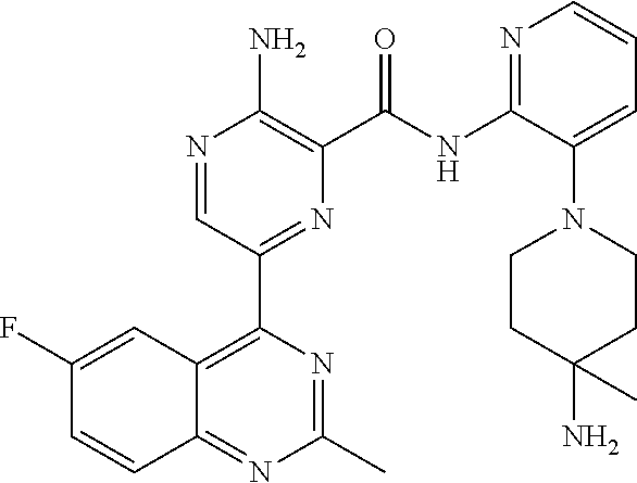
N1=CC(C2=C3C(=NC(C)=N2)C=CC(F)=C3)=NC(C(NC2=NC=CC=C2N2CCC(N)(C)CC2)=O)=C1N
